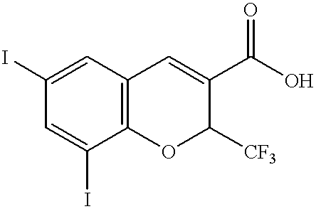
C1=C(I)C=C(I)C2=C1C=C(C(O)=O)C([CF3])O2
